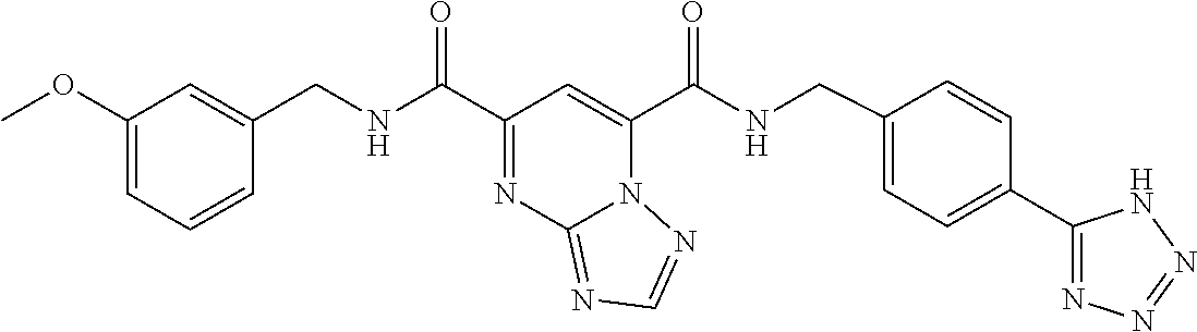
C1(OC)=CC=CC(CNC(C2=NC3=NC=NN3C(C(NCC3=CC=C(C4=NN=NN4)C=C3)=O)=C2)=O)=C1
